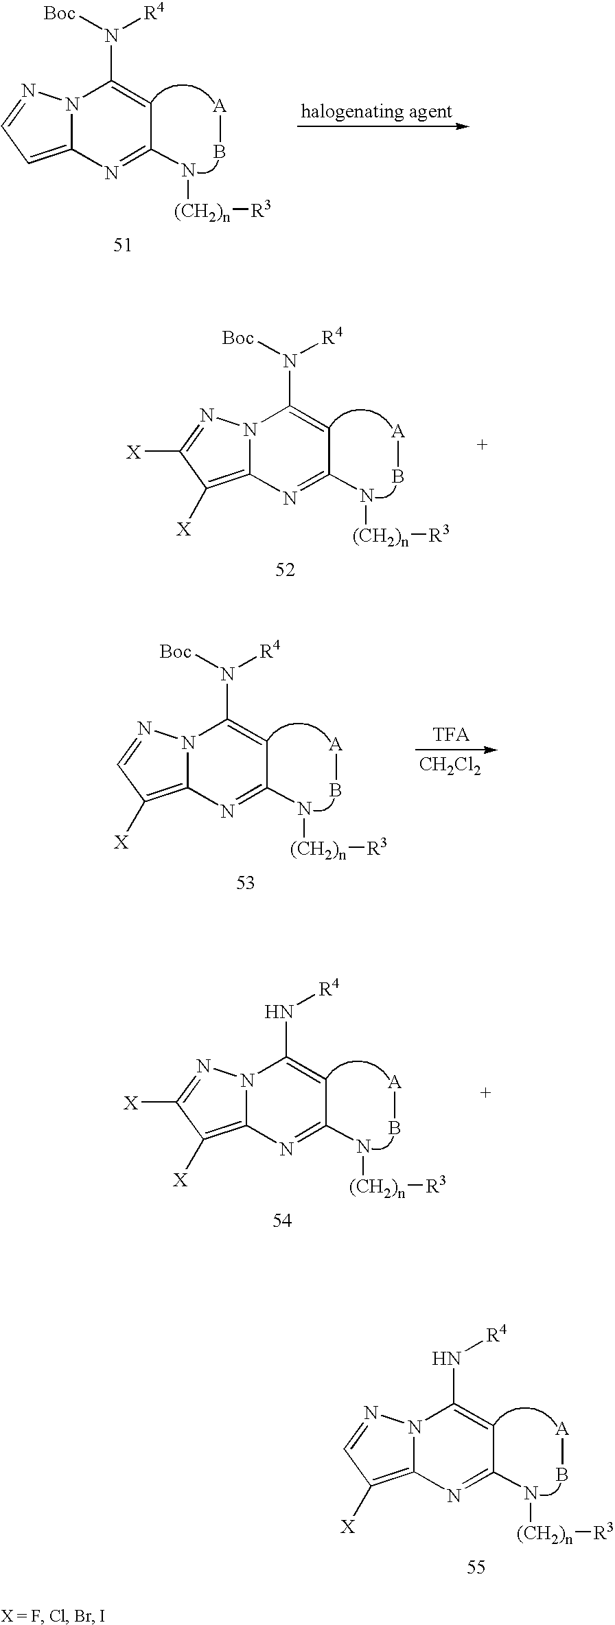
C12=CC=NN1C(N([R4])[Boc])=CC(N[(CH2)n][R3])=N2.B[A].C12=C([X])C([X])=NN1C(N([R4])[Boc])=CC(N[(CH2)n][R3])=N2.B[A].[CH2Cl2].C12=C([X])C=NN1C(N([R4])[Boc])=CC(N[(CH2)n][R3])=N2.B[A].C12=C([X])C([X])=NN1C(N[R4])=CC(N[(CH2)n][R3])=N2.B[A].C12=C([X])C=NN1C(N[R4])=CC(N[(CH2)n][R3])=N2.B[A]
